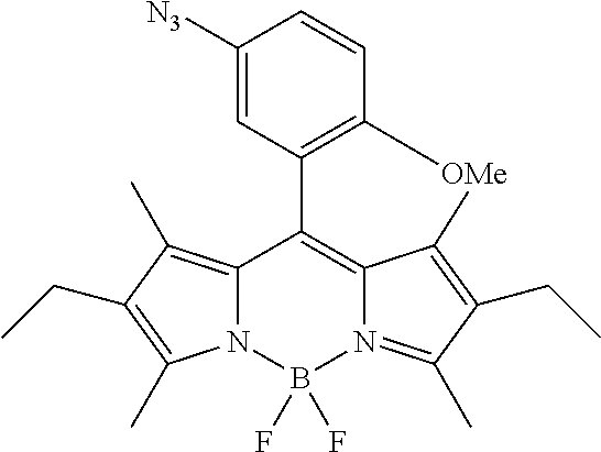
C12=C(C)C(CC)=C(C)N1B(F)(F)N1=C(C)C(CC)=C3C1=C2C1=C([OMe]3)C=CC([N3])=C1
